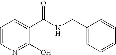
C1=CN=C(O)C(C(=O)NCC2=CC=CC=C2)=C1
